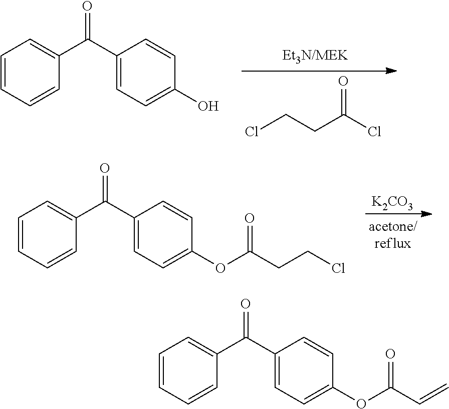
C1=CC=CC(C(C2=CC=C(O)C=C2)=O)=C1.ClCCC(Cl)=O.C1=CC=CC(C(C2=CC=C(OC(CCCl)=O)C=C2)=O)=C1.[K2CO3].C1=CC=CC(C(C2=CC=C(OC(C=C)=O)C=C2)=O)=C1
